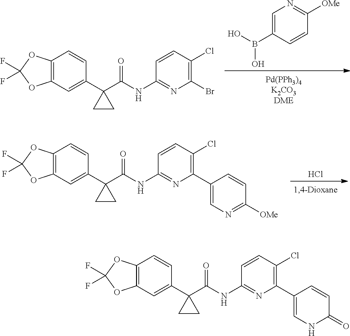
C1=C(B(O)O)C=CC([OMe])=N1.C12=C(C=C(C3(C(NC4=NC(Br)=C(Cl)C=C4)=O)CC3)C=C1)OC(F)(F)O2.Cl.C12=C(C=C(C3(C(NC4=NC(C5=CN=C([OMe])C=C5)=C(Cl)C=C4)=O)CC3)C=C1)OC(F)(F)O2.C12=C(C=C(C3(C(NC4=NC(C5=CNC(=O)C=C5)=C(Cl)C=C4)=O)CC3)C=C1)OC(F)(F)O2
